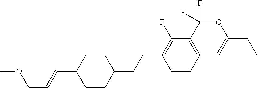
C1=CC2=C(C(F)=C1CCC1CCC(C=CCOC)CC1)C(F)(F)OC(CCC)=C2
